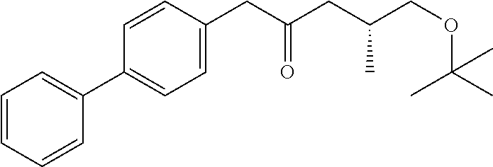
C1=CC=CC(C2=CC=C(CC(CC(COC(C)(C)C)C)=O)C=C2)=C1
